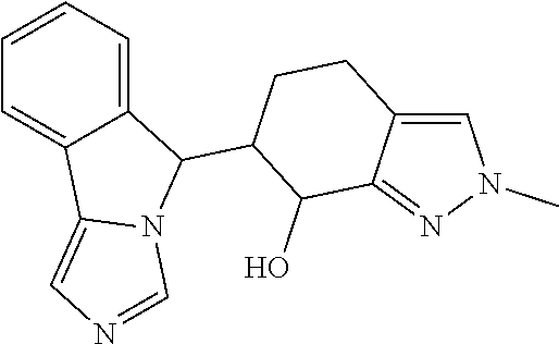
C12=CC=CC=C1C1=CN=CN1C2C1C(O)C2=NN(C)C=C2CC1
